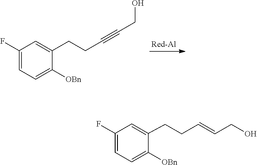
C(C1=CC(F)=CC=C1[OBn])CC#CCO.C(C=CCO)CC1=CC(F)=CC=C1[OBn]
